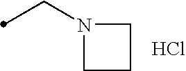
C(N1CCC1)C.Cl
